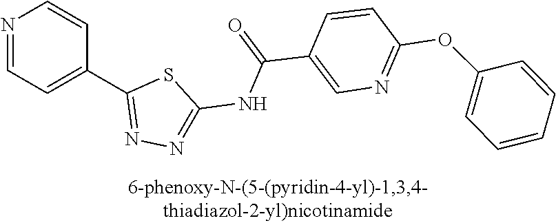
N1=CC=C(C2=NN=C(NC(C3=CN=C(OC4=CC=CC=C4)C=C3)=O)S2)C=C1
